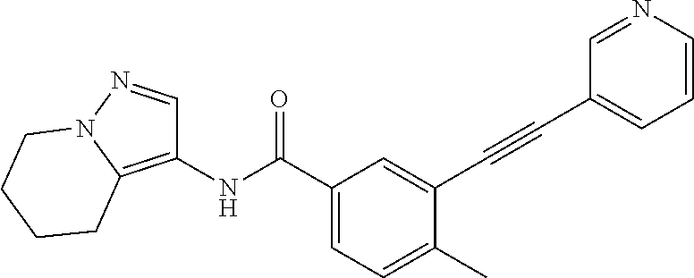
C1(C)=CC=C(C(NC2=C3N(N=C2)CCCC3)=O)C=C1C#CC1=CC=CN=C1
